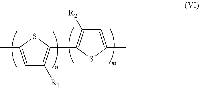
C1=C(C)SC(C2=C([R2])C=C(C)S2)=C1[R1]
